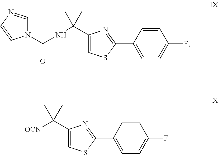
N(C(C1=CSC(C2=CC=C(F)C=C2)=N1)(C)C)C(N1C=NC=C1)=O.[OCN]C(C1=CSC(C2=CC=C(F)C=C2)=N1)(C)C
